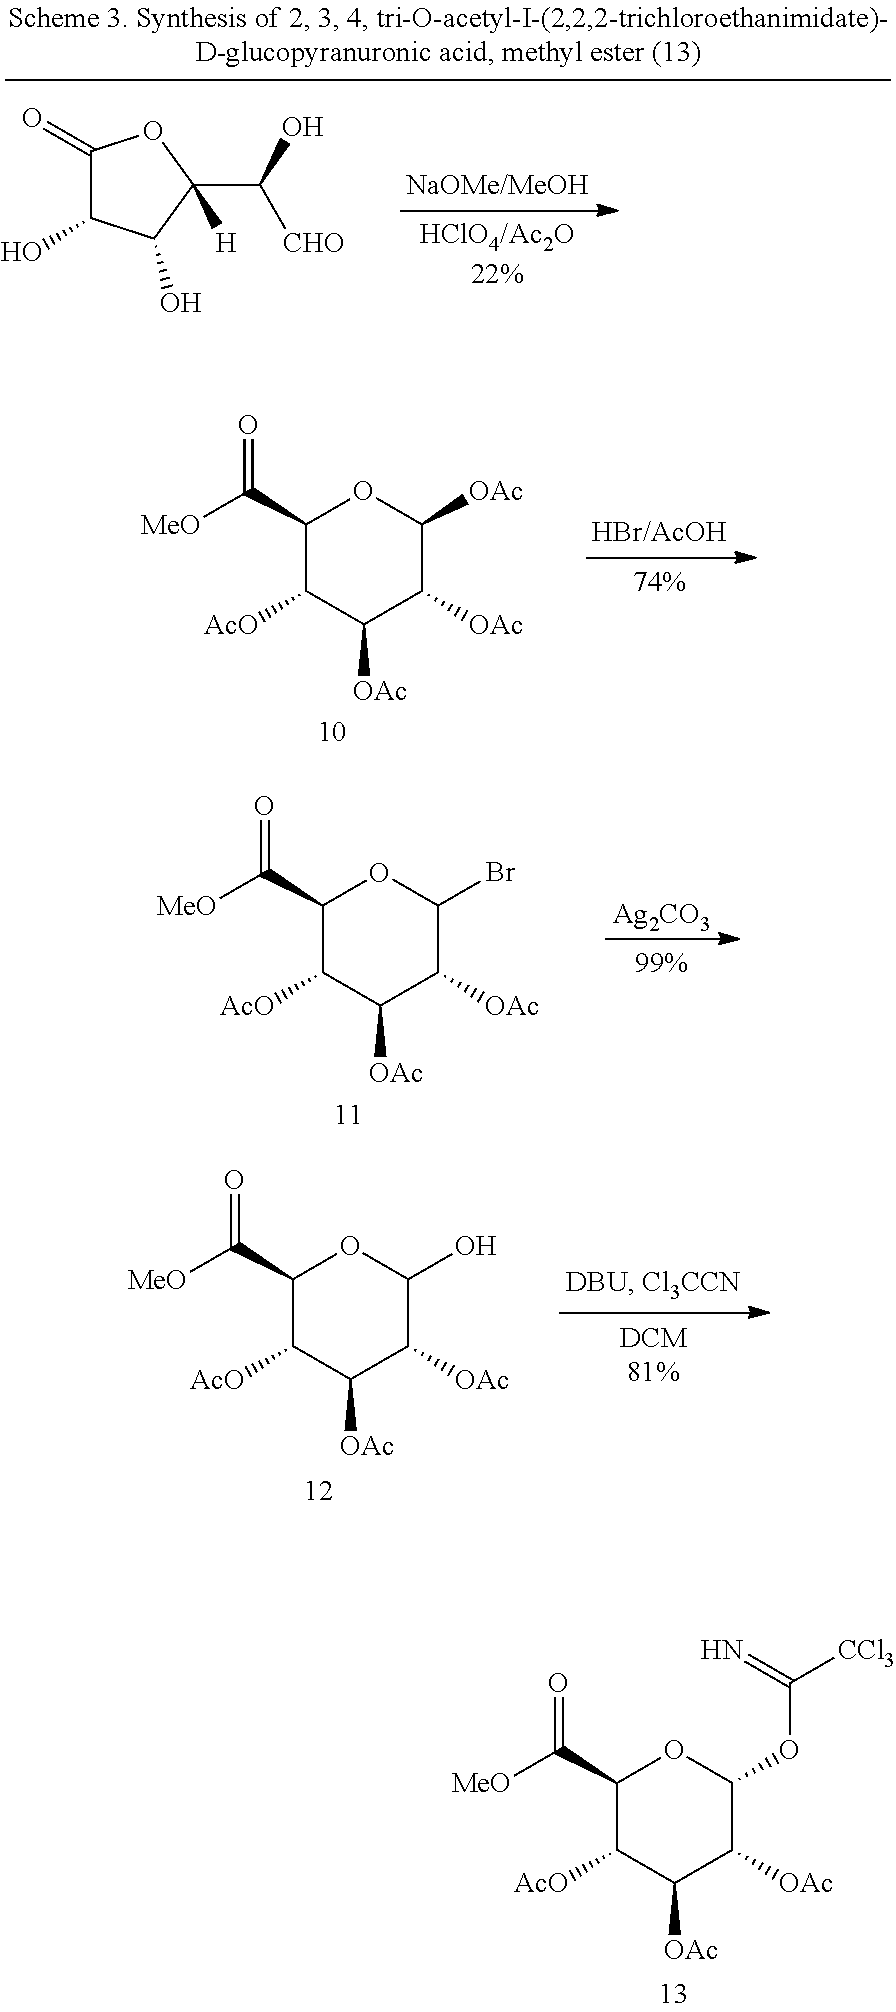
C1(=O)C(O)C(O)C(C(O)[CHO])([H])O1.C1(C([MeO])=O)C([AcO])C([OAc])C([OAc])C([OAc])O1.[Ag2CO3].C1(C([MeO])=O)C([AcO])C([OAc])C([OAc])C(Br)O1.C1(C([MeO])=O)C([AcO])C([OAc])C([OAc])C(O)O1.C1(C([MeO])=O)C([AcO])C([OAc])C([OAc])C(OC([CCl3])=N)O1
